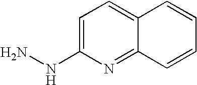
C1=C(NN)N=C2C(=C1)C=CC=C2
